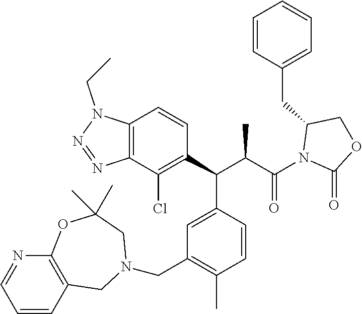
C1=C(C(C(C(=O)N2C(=O)OCC2CC2=CC=CC=C2)C)C2=C(Cl)C3=C(C=C2)N(CC)N=N3)C=CC(C)=C1CN1CC2=C(N=CC=C2)OC(C)(C)C1
